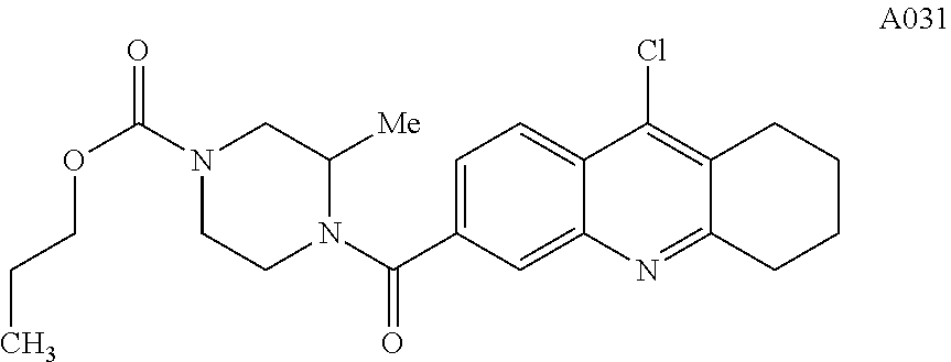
C1=C(C(N2C([Me])CN(C(=O)OCCC)CC2)=O)C=C2C(=C1)C(Cl)=C1C(=N2)CCCC1
